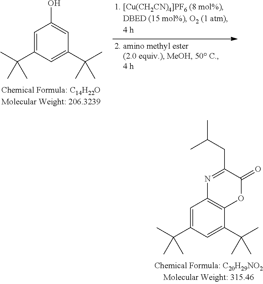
C1=C(C(C)(C)C)C=C(C(C)(C)C)C=C1O.C1=C(C(C)(C)C)C=C(C(C)(C)C)C2=C1N=C(CC(C)C)C(=O)O2
